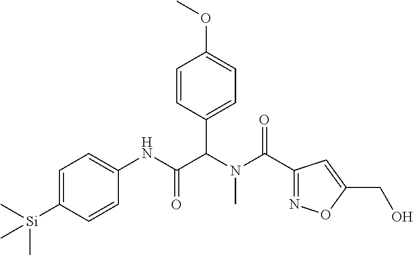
C1=C([Si](C)(C)C)C=CC(NC(C(N(C(=O)C2=NOC(CO)=C2)C)C2=CC=C(OC)C=C2)=O)=C1
